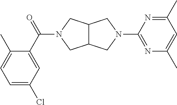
C12C(CN(C(C3=CC(Cl)=CC=C3C)=O)C1)CN(C1=NC(C)=CC(C)=N1)C2
